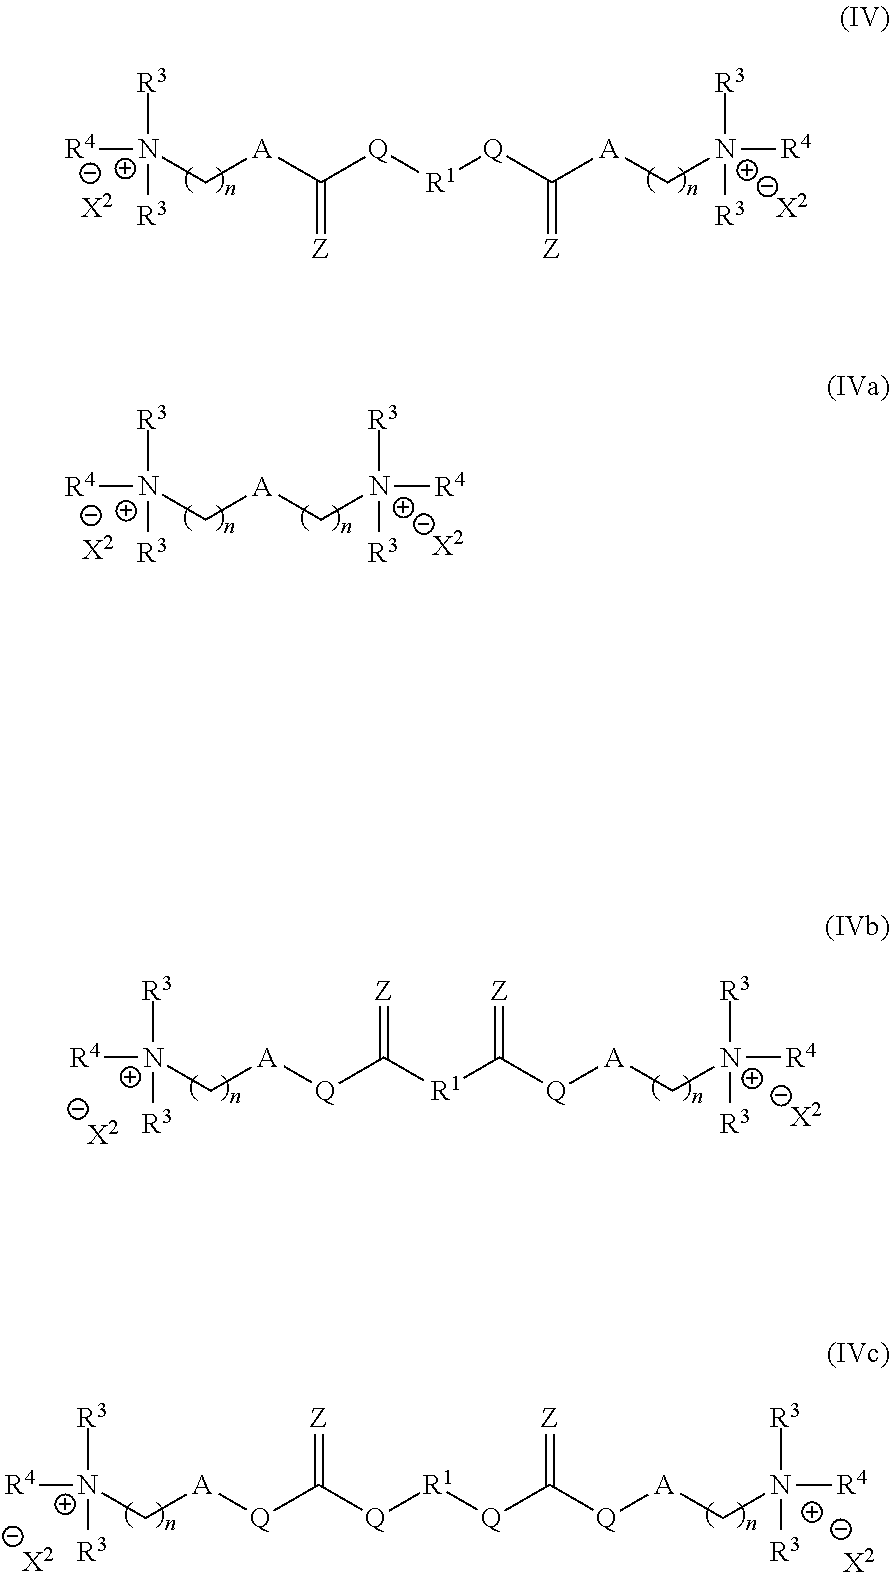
[N+](C[A]C([Q][R1][Q]C([A]C[N+]([R4])([R3])[R3])=[Z])=[Z])([R4])([R3])[R3].[X2].[X2].[N+](C[A][Q]C([Q][R1][Q]C([Q][A]CN([R4])([R3])[R3])=[Z])=[Z])([R4])([R3])[R3].[X2].[X2].[N+](C[A][Q]C([R1]C([Q][A]C[N+]([R4])([R3])[R3])=[Z])=[Z])([R4])([R3])[R3].[X2].[X2].[N+](C[A]C[N+]([R4])([R3])[R3])([R4])([R3])[R3].[X2].[X2]
